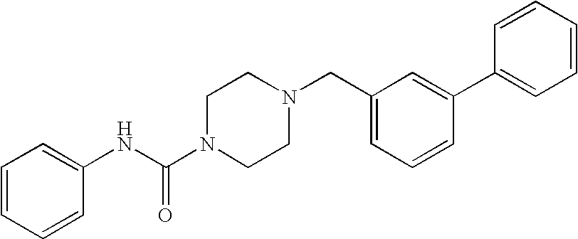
C1=CC=CC(NC(N2CCN(CC3=CC=CC(C4=CC=CC=C4)=C3)CC2)=O)=C1
